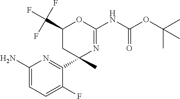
N1=C(C2(C)CC(C(F)(F)F)OC(NC(OC(C)(C)C)=O)=N2)C(F)=CC=C1N
